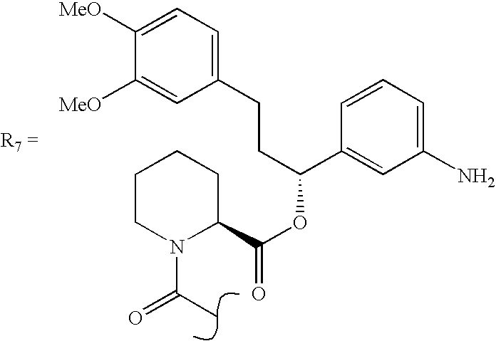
C1CN(C(=O)C)C(C(OC(C2=CC(N)=CC=C2)CCC2=CC=C([MeO])C([MeO])=C2)=O)CC1
